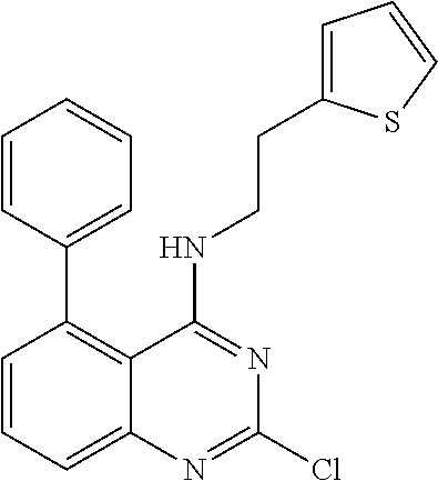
C1=CC=CC=C1C1=C2C(=CC=C1)N=C(Cl)N=C2NCCC1=CC=CS1
